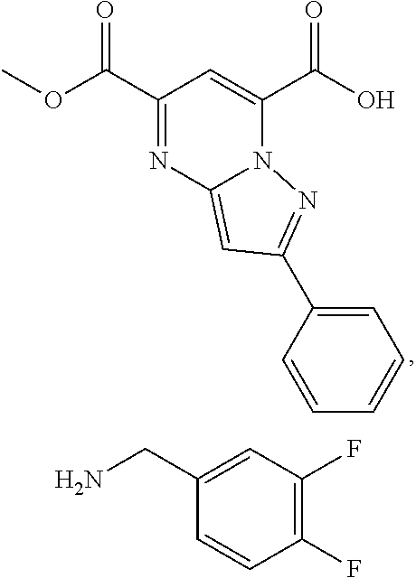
C1(C(=O)OC)=NC2=CC(C3=CC=CC=C3)=NN2C(C(O)=O)=C1.C1(CN)=CC(F)=C(F)C=C1
